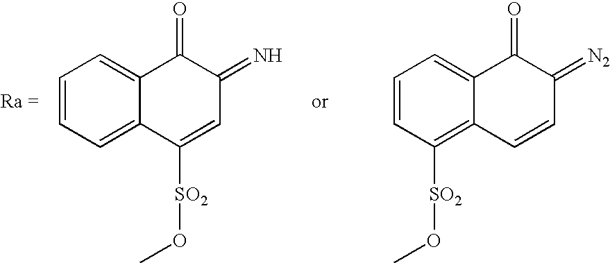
C1=CC=C2C(=C1)C(=O)C(=N)C=C2[SO2]OC.C1=CC([SO2]OC)=C2C(=C1)C(=O)C(=[N2])C=C2
